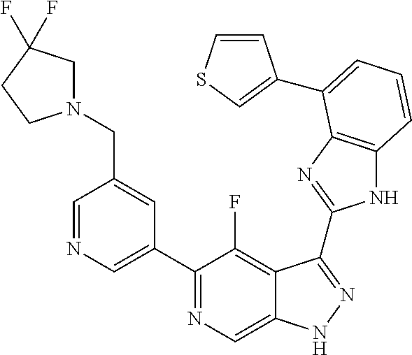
C1=NC=C(C2=NC=C3C(=C2F)C(C2=NC4=C(N2)C=CC=C4C2=CSC=C2)=NN3)C=C1CN1CC(F)(F)CC1
